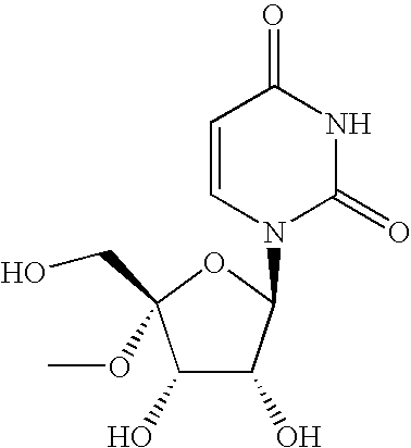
C1(O)C(O)C(N2C(=O)NC(=O)C=C2)OC1(OC)CO
